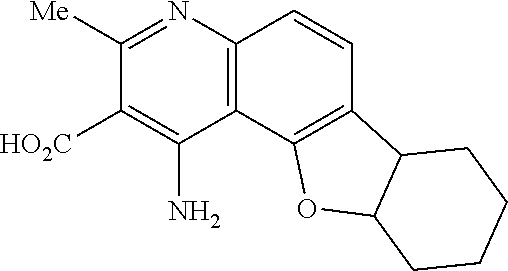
C12=C(N=C([Me])C([HO2C])=C1N)C=CC1=C2OC2C1CCCC2
